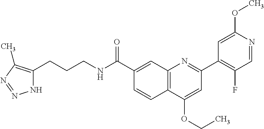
C1(C(NCCCC2=C(C)N=NN2)=O)=CC2=C(C=C1)C(OCC)=CC(C1=C(F)C=NC(OC)=C1)=N2
